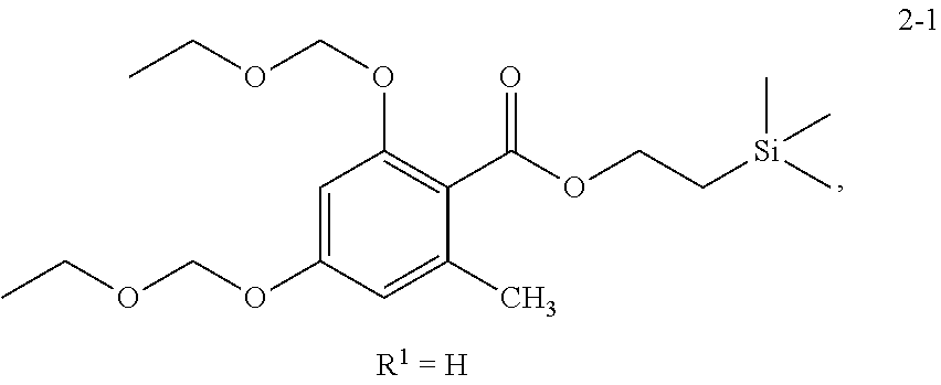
C1=C(OCOCC)C=C(C)C(C(OCC[Si](C)(C)C)=O)=C1OCOCC
